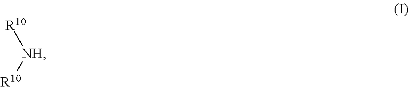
[R10][NH][R10]
